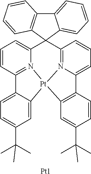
C12=N3C(=CC=C1)C1(C4=C(C5=CC=CC=C51)C=CC=C4)C1=N4C(=CC=C1)C1=C(C=C(C(C)(C)C)C=C1)[Pt]34C1=CC(C(C)(C)C)=CC=C21.[Pt1]
